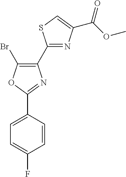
C1(C2=NC(C(=O)OC)=CS2)=C(Br)OC(C2=CC=C(F)C=C2)=N1
